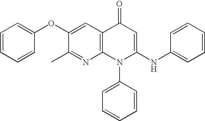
N1=C(C)C(OC2=CC=CC=C2)=CC2=C1N(C1=CC=CC=C1)C(NC1=CC=CC=C1)=CC2=O
